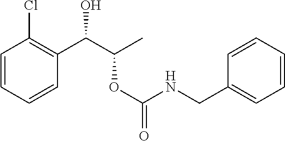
C1=CC=CC(C(C(C)OC(NCC2=CC=CC=C2)=O)O)=C1Cl
